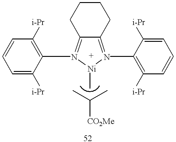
C12=N(C3=C([i-Pr])C=CC=C3[i-Pr])[Ni](C)N(C3=C([i-Pr])C=CC=C3[i-Pr])=C1CCCC2.CC(C)[CO2Me]
